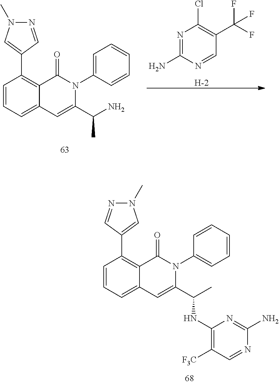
C1=CC=C2C(=C1C1=CN(C)N=C1)C(=O)N(C1=CC=CC=C1)C(C(C)NC1=C([F3C])C=NC(N)=N1)=C2.N1=C(N)N=CC(C(F)(F)F)=C1Cl.[H].C1=CC=C2C(=C1C1=CN(C)N=C1)C(=O)N(C1=CC=CC=C1)C(C(N)C)=C2
